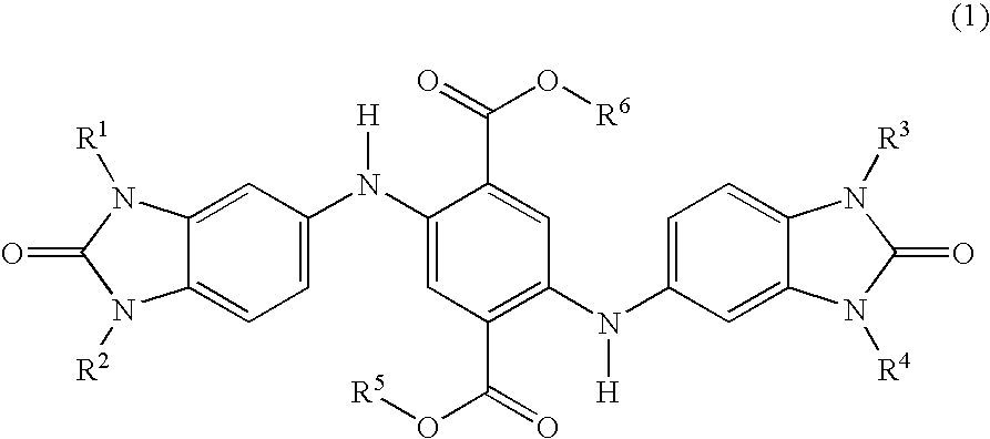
C12=CC=C(N(C3=CC(C(=O)O[R5])=C(N(C4=CC=C5C(=C4)N([R4])C(=O)N5[R3])[H])C=C3C(=O)O[R6])[H])C=C1N([R1])C(=O)N2[R2]
